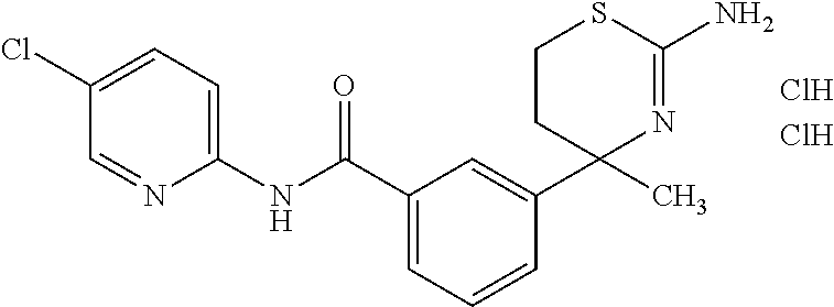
C1(C(NC2=CC=C(Cl)C=N2)=O)=CC=CC(C2(C)N=C(N)SCC2)=C1.Cl.Cl
